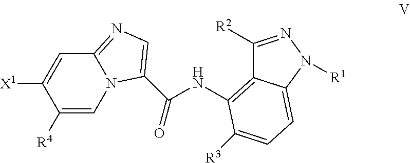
C1([R4])=CN2C(=NC=C2C(=O)NC2=C3C([R2])=NN([R1])C3=CC=C2[R3])C=C1[X1]
